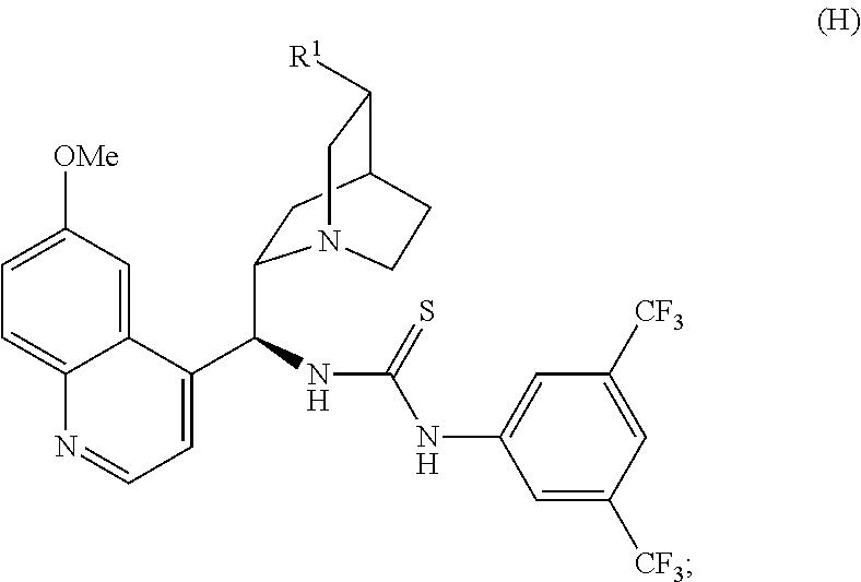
C1=C([OMe])C=C2C(=C1)N=CC=C2C(NC(NC1=CC([CF3])=CC([CF3])=C1)=S)C1CC2C([R1])CN1CC2
